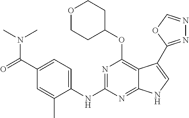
C1(C(=O)N(C)C)=CC=C(NC2=NC(OC3CCOCC3)=C3C(=N2)NC=C3C2=NN=CO2)C(C)=C1
